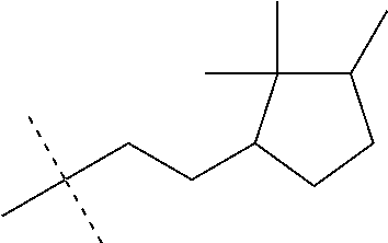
C1(C)C(C)(C)C(CCC(C)(C)C)CC1
